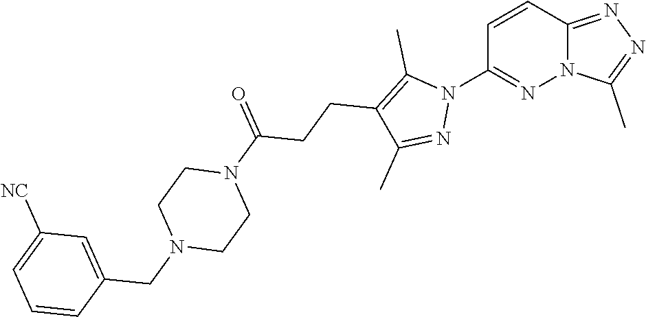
C1=CC2=NN=C(C)N2N=C1N1C(C)=C(CCC(N2CCN(CC3=CC([NC])=CC=C3)CC2)=O)C(C)=N1
